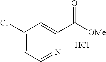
C1(Cl)=CC=NC(C([OMe])=O)=C1.Cl
